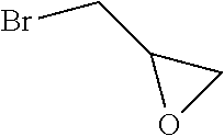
BrCC1OC1
